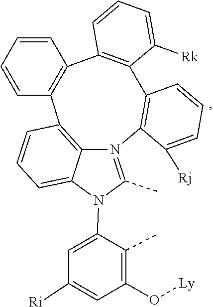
C1([Ri])=CC(O[Ly])=C(C)C(N2C3=CC=CC4=C3N(=C2C)C2=C(C3=C(C=CC=C3[Rk])C3=C4C=CC=C3)C=CC=C2[Rj])=C1
